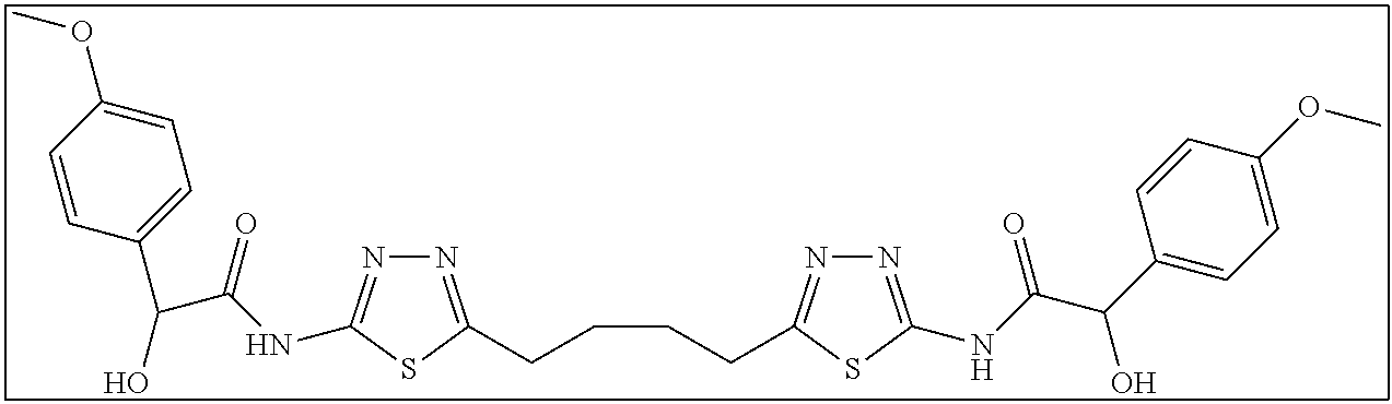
N1=C(CCCCC2=NN=C(NC(C(C3=CC=C(OC)C=C3)O)=O)S2)SC(NC(C(C2=CC=C(OC)C=C2)O)=O)=N1
